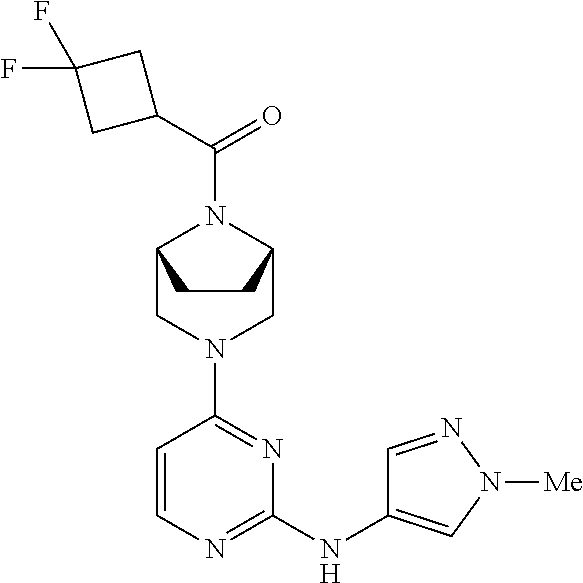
C1=CN=C(NC2=CN([Me])N=C2)N=C1N1CC2N(C(C3CC(F)(F)C3)=O)C(C1)CC2
